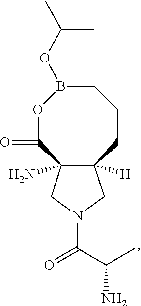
C12([H])C(N)(CN(C(C(C)N)=O)C1)C(=O)OB(OC(C)C)CCC2
